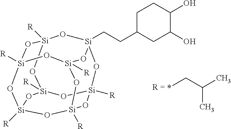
[Si]12([R])O[Si]3([R])O[Si]4([R])O[Si]([R])(O1)O[Si]1(CCC5CC(O)C(O)CC5)O[Si]([R])(O2)O[Si]([R])(O3)O[Si]([R])(O4)O1.*CC(C)C
